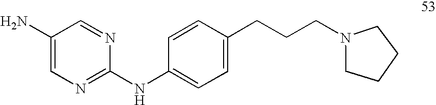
C1(NC2=CC=C(CCCN3CCCC3)C=C2)=NC=C(N)C=N1
